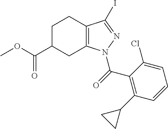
C12=C(C(I)=NN1C(=O)C1=C(C3CC3)C=CC=C1Cl)CCC(C(OC)=O)C2
